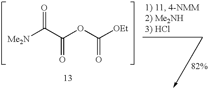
[Me2N]C(C(OC([OEt])=O)=O)=O
